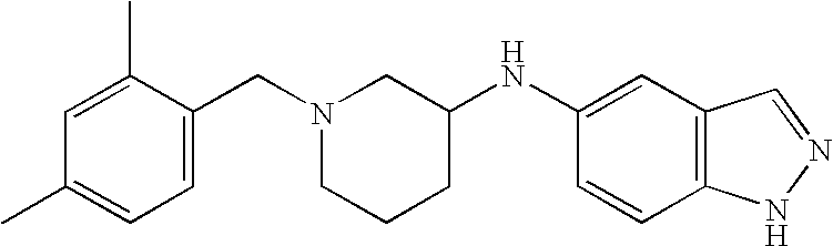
C1=C(C)C(CN2CCCC(NC3=CC4=C(C=C3)NN=C4)C2)=CC=C1C
